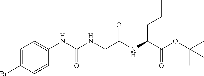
C1=C(Br)C=CC(NC(NCC(NC(C(OC(C)(C)C)=O)CCC)=O)=O)=C1
